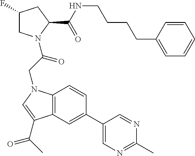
C(CCCC1=CC=CC=C1)NC(C1CC(F)CN1C(CN1C2=C(C(C(C)=O)=C1)C=C(C1=CN=C(C)N=C1)C=C2)=O)=O
